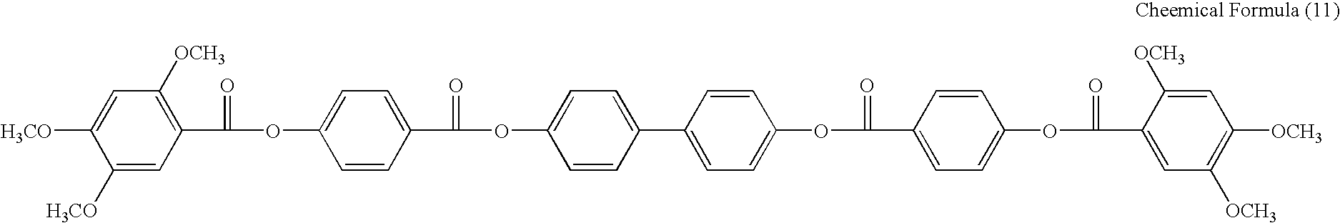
C1([H3CO])=CC(C(=O)OC2=CC=C(C(=O)OC3=CC=C(C4=CC=C(OC(C5=CC=C(OC(C6=CC([OCH3])=C([OCH3])C=C6[OCH3])=O)C=C5)=O)C=C4)C=C3)C=C2)=C([OCH3])C=C1[H3CO]
